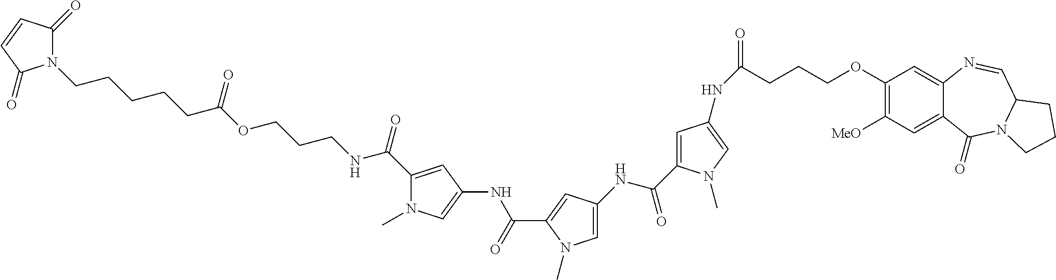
C1(C(NCCCOC(CCCCCN2C(=O)C=CC2=O)=O)=O)=CC(NC(C2=CC(NC(=O)C3=CC(NC(CCCOC4=C([MeO])C=C5C(=C4)N=CC4N(C5=O)CCC4)=O)=CN3C)=CN2C)=O)=CN1C
